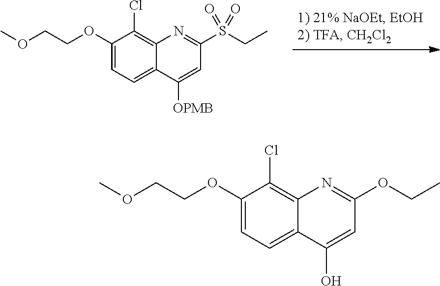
C1(OCCOC)=CC=C2C(=C1Cl)N=C(S(CC)(=O)=O)C=C2[OPMB].C1(OCCOC)=CC=C2C(=C1Cl)N=C(OCC)C=C2O
